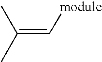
CC(C)=C[module]
